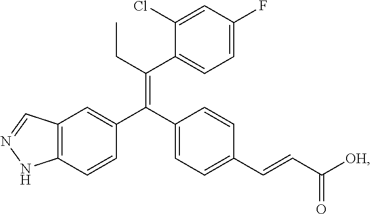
C12=C(C=CC(C(C3=CC=C(C=CC([OH])=O)C=C3)=C(CC)C3=CC=C(F)C=C3Cl)=C1)NN=C2
